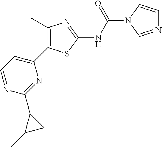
C1=NC(C2C(C)C2)=NC(C2=C(C)N=C(NC(=O)N3C=CN=C3)S2)=C1
